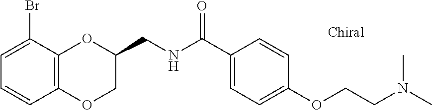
C1=C(Br)C2=C(C=C1)OCC(CNC(C1=CC=C(OCCN(C)C)C=C1)=O)O2
